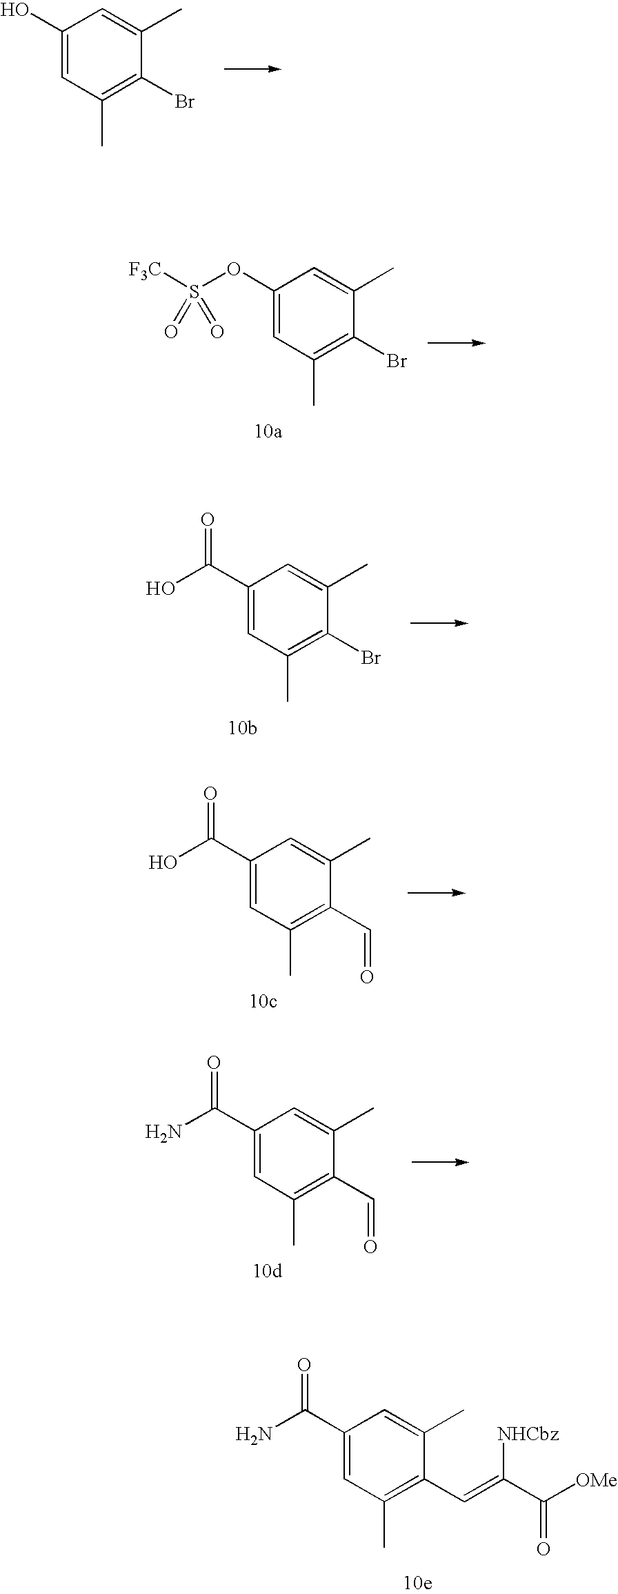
C1(O)=CC(C)=C(Br)C(C)=C1.C1(C(N)=O)=CC(C)=C(C=C([NHCbz])C([OMe])=O)C(C)=C1.C1(OS([F3C])(=O)=O)=CC(C)=C(Br)C(C)=C1.C1(C(O)=O)=CC(C)=C(Br)C(C)=C1.C1(C(O)=O)=CC(C)=C(C=O)C(C)=C1.C1(C(N)=O)=CC(C)=C(C=O)C(C)=C1
